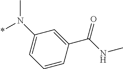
C1(N(*)C)=CC=CC(C(=O)NC)=C1
